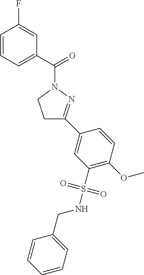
C1=CC=C(C(=O)N2N=C(C3=CC(S(NCC4=CC=CC=C4)(=O)=O)=C(OC)C=C3)CC2)C=C1F
